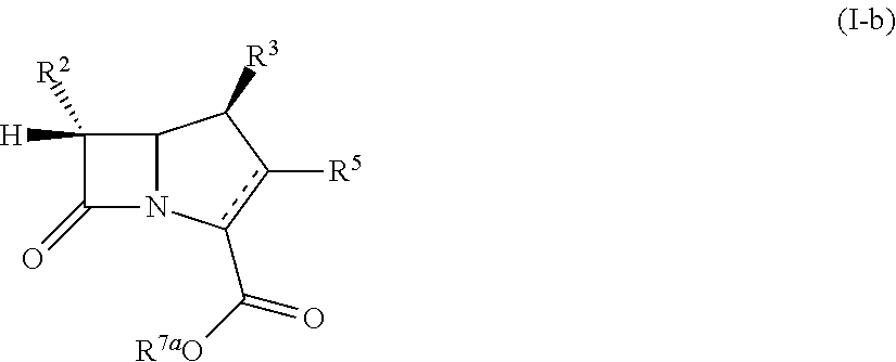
C12N(c(C(=O)[R7aO])c([R5])C1[R3])C(=O)C2([H])[R2]
